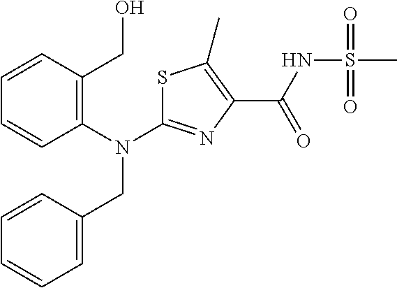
N(C1=NC(C(NS(C)(=O)=O)=O)=C(C)S1)(CC1=CC=CC=C1)C1=C(CO)C=CC=C1
